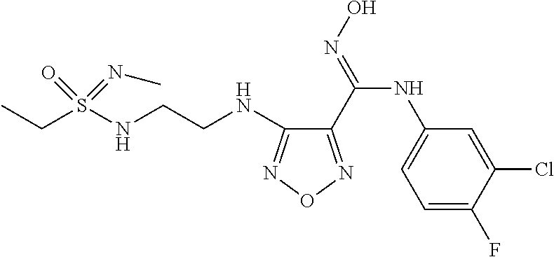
CCS(NCCNC1=NON=C1C(=NO)NC1=CC=C(F)C(Cl)=C1)(=O)=NC
